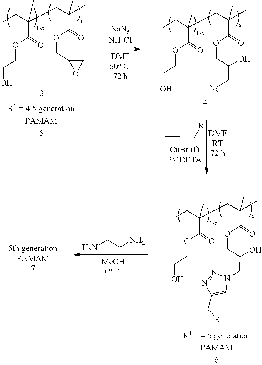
C(C(C(=O)OCCO)(C)CC(C)(C(=O)OCC(C[N3])O)C)C.C(C(C(=O)OCCO)(C)CC(C)(C(=O)OCC1OC1)C)C.C#CC[R].NCCN.C(C(C(=O)OCCO)(C)CC(C)(C(=O)OCC(CN1N=NC(C[R])=C1)O)C)C
